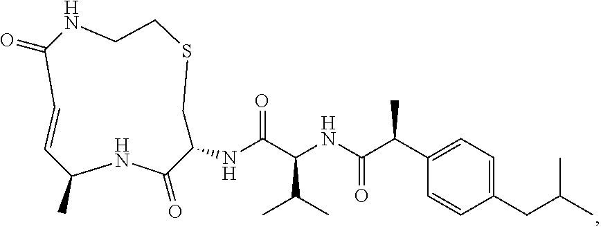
C1CNC(=O)C=CC(C)NC(=O)C(NC(C(NC(C(C2=CC=C(CC(C)C)C=C2)C)=O)C(C)C)=O)CS1
